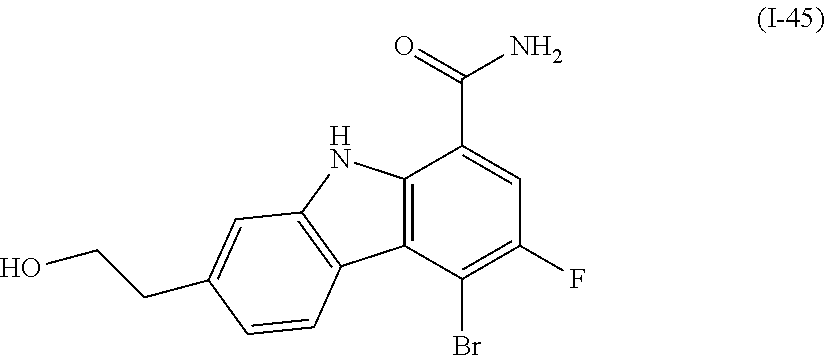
C12=C(C(Br)=C(F)C=C1C(=O)N)C1=C(N2)C=C(CCO)C=C1
